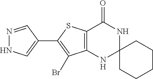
C12=C(NC3(NC1=O)CCCCC3)C(Br)=C(C1=CNN=C1)S2
